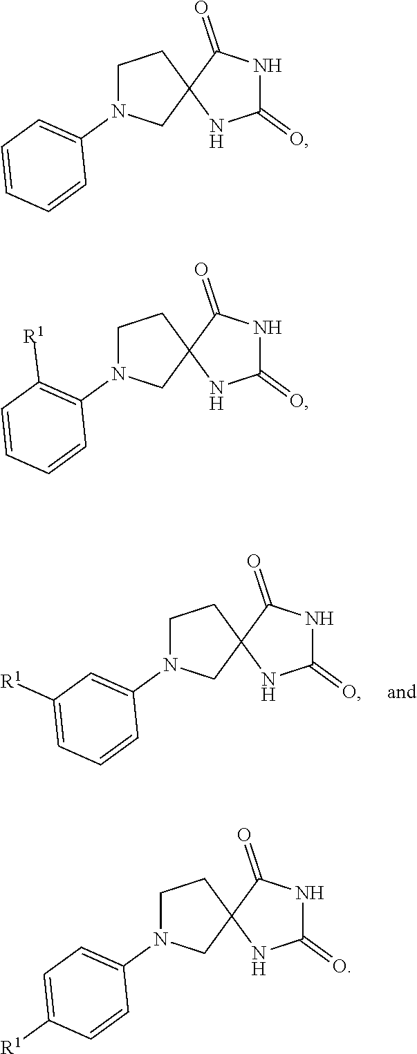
C1N(C2=CC([R1])=CC=C2)CC2(C1)NC(=O)NC2=O.C1N(C2=CC=CC=C2)CC2(C1)NC(=O)NC2=O.C1N(C2=C([R1])C=CC=C2)CC2(C1)NC(=O)NC2=O.C1N(C2=CC=C([R1])C=C2)CC2(C1)NC(=O)NC2=O
